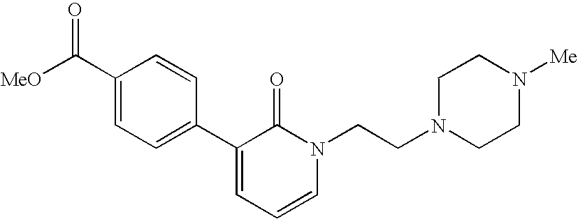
[MeO]C(C1=CC=C(C2=CC=CN(CCN3CCN([Me])CC3)C2=O)C=C1)=O
